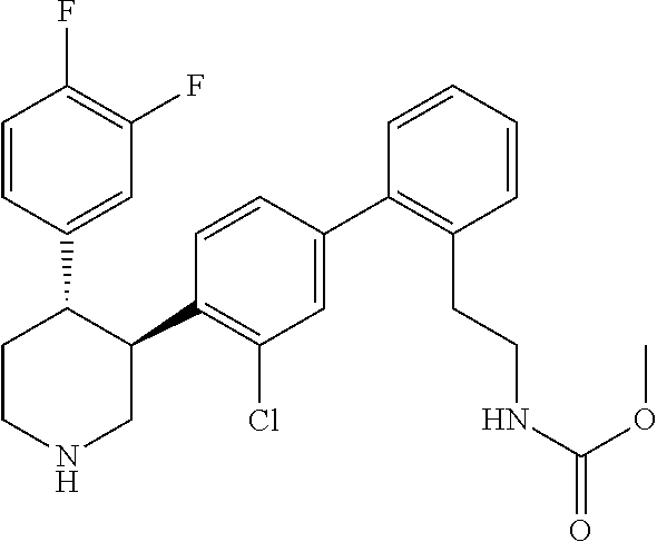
C1(C2=C(Cl)C=C(C3=C(CCNC(=O)OC)C=CC=C3)C=C2)C(C2=CC(F)=C(F)C=C2)CCNC1
